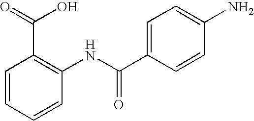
C1=CC=CC(NC(C2=CC=C(N)C=C2)=O)=C1C(=O)O
